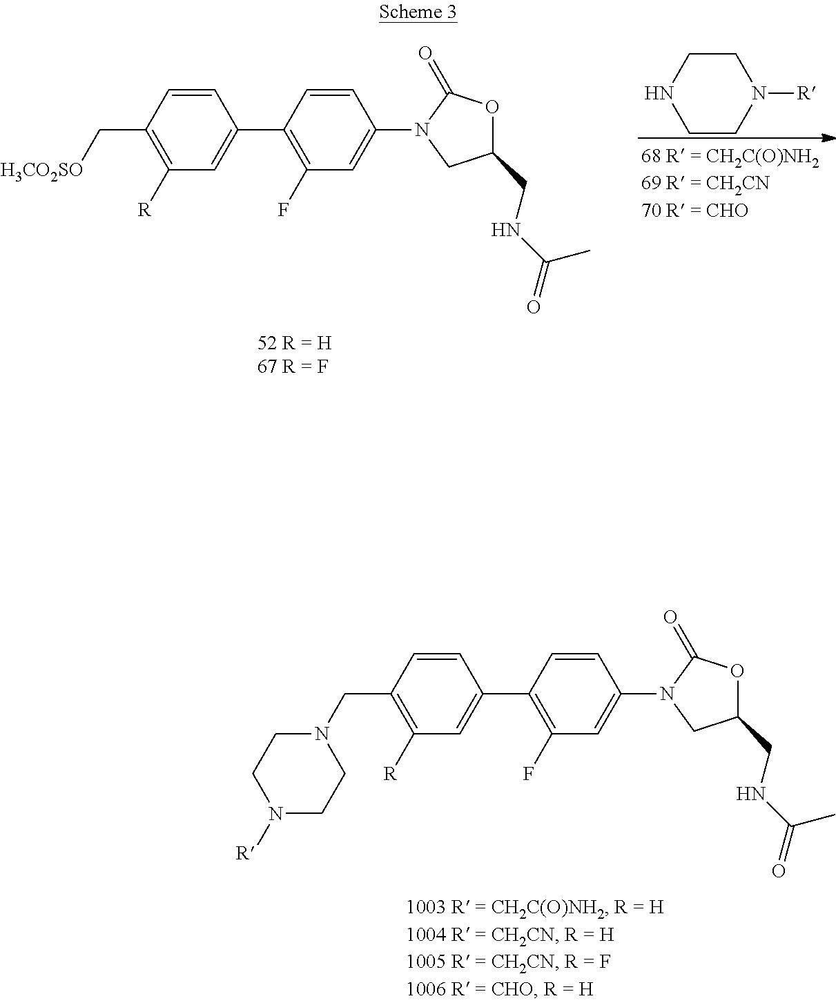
C1=CC(CN2CCN([R])CC2)=C([R])C=C1C1=C(F)C=C(N2C(=O)OC(CNC(C)=O)C2)C=C1.C1=CC(C[H3CO2SO])=C([R])C=C1C1=C(F)C=C(N2C(=O)OC(CNC(C)=O)C2)C=C1.C1CNCCN1[R]
